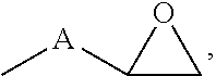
C1([A]C)CO1
